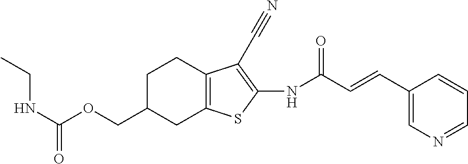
CCNC(=O)OCC1CC2=C(CC1)C(C#N)=C(NC(C=CC1=CN=CC=C1)=O)S2
